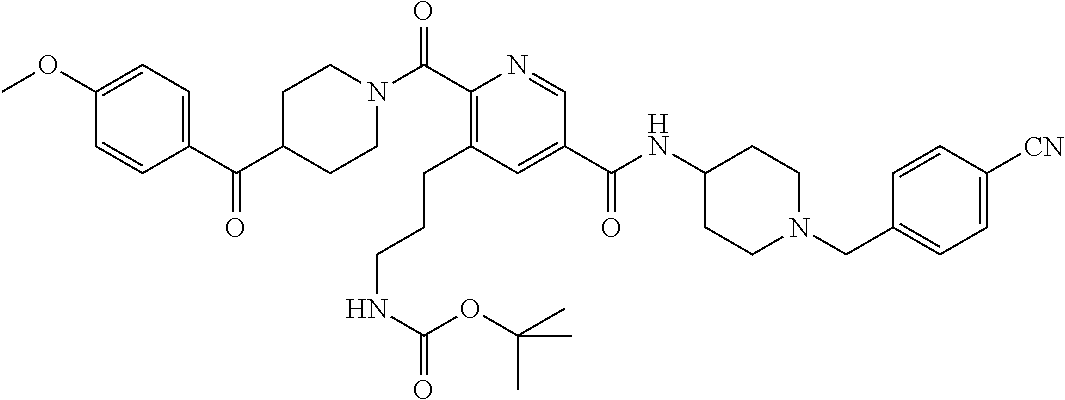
C1CN(C(C2=C(CCCNC(OC(C)(C)C)=O)C=C(C(=O)NC3CCN(CC4=CC=C([CN])C=C4)CC3)C=N2)=O)CCC1C(C1=CC=C(OC)C=C1)=O
